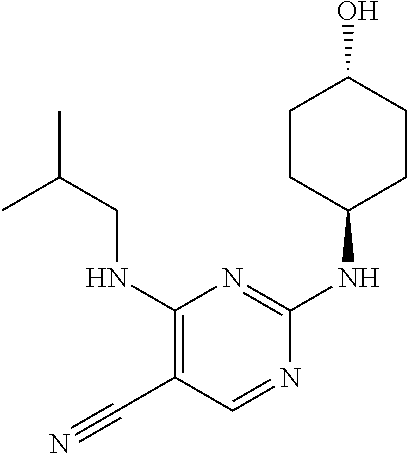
CC(CNC1=C(C#N)C=NC(NC2CCC(O)CC2)=N1)C
